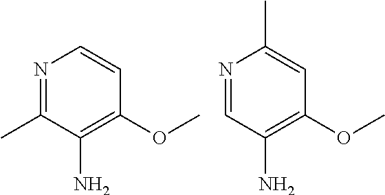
N1=C(C)C(N)=C(OC)C=C1.N1=CC(N)=C(OC)C=C1C
